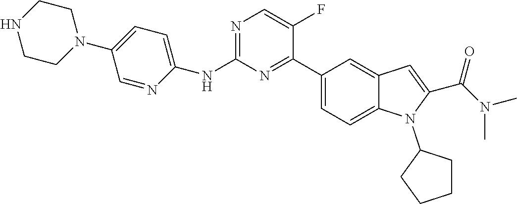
C1(NC2=CC=C(N3CCNCC3)C=N2)=NC=C(F)C(C2=CC=C3C(=C2)C=C(C(=O)N(C)C)N3C2CCCC2)=N1
